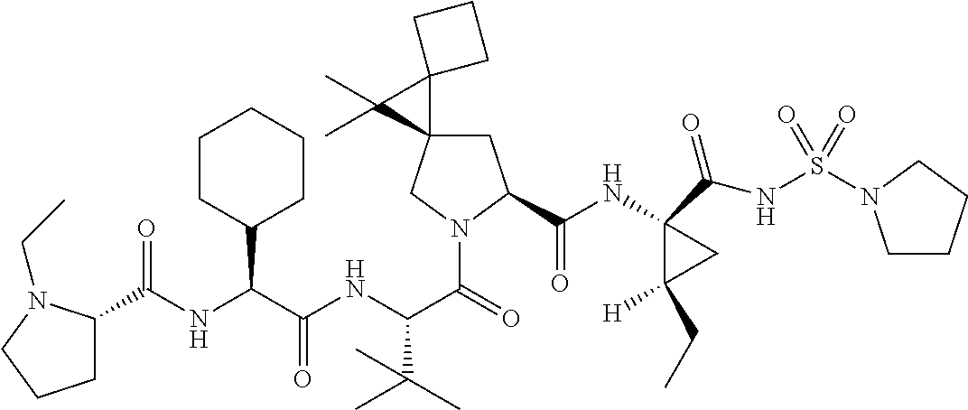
C(NC(C(NC(C(=O)N1CC2(CC1C(=O)NC1(C(=O)NS(=O)(=O)N3CCCC3)C([H])(CC)C1)C1(C2(C)C)CCC1)C(C)(C)C)=O)C1CCCCC1)(=O)C1CCCN1CC
